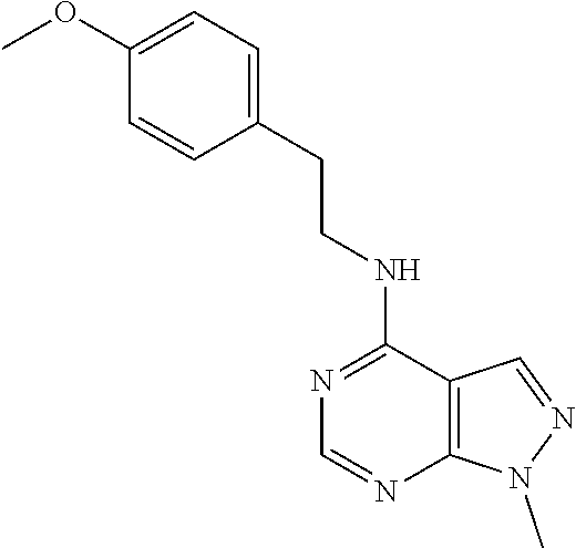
C1(CCNC2=NC=NC3=C2C=NN3C)=CC=C(OC)C=C1
